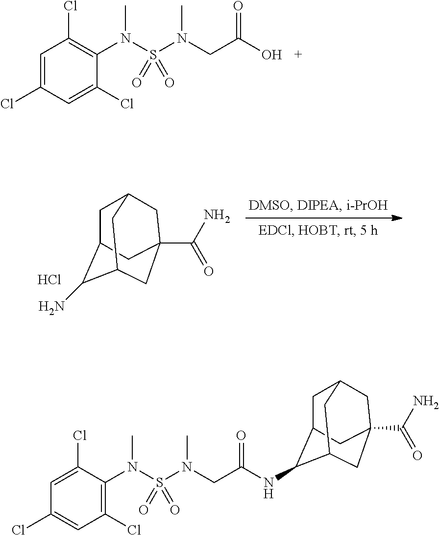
C1=C(Cl)C=C(Cl)C(N(S(N(C)CC(O)=O)(=O)=O)C)=C1Cl.Cl.C(=O)(N)C12CC3CC(C(N)C(C1)C3)C2.C1=C(Cl)C(N(S(N(C)CC(NC2C3CC4CC(C(N)=O)(CC2C4)C3)=O)(=O)=O)C)=C(Cl)C=C1Cl
